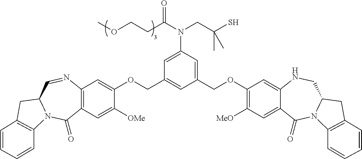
C12=C(C=C([OMe])C(OCC3=CC(COC4=C([MeO])C=C5C(=C4)NCC4N(C5=O)C5=C(C4)C=CC=C5)=CC(N(CC(S)(C)C)C(CCOC)=O)=C3)=C1)C(=O)N1C(C=N2)CC2=C1C=CC=C2
